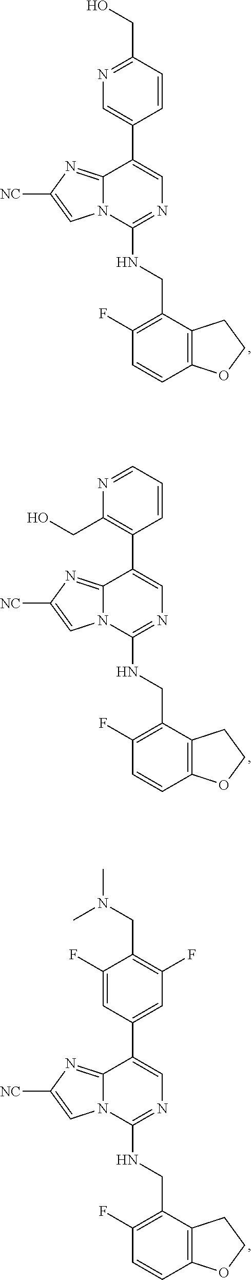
[NC]C1=CN2C(=N1)C(C1=CN=C(CO)C=C1)=CN=C2NCC1=C(F)C=CC2=C1CCO2.[NC]C1=CN2C(=N1)C(C1=C(CO)N=CC=C1)=CN=C2NCC1=C(F)C=CC2=C1CCO2.[NC]C1=CN2C(=N1)C(C1=CC(F)=C(CN(C)C)C(F)=C1)=CN=C2NCC1=C(F)C=CC2=C1CCO2
